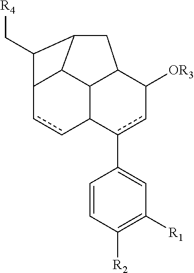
C12ccC3c(C4=CC([R1])=C([R2])C=C4)cC([OR3])C4CC(C1C34)C2C[R4]
